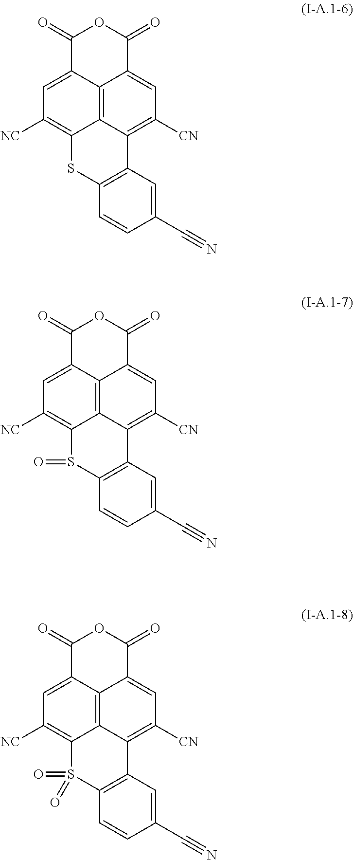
C12=C3C4=C([CN])C=C1C(=O)OC(=O)C2=CC([NC])=C3SC1=C4C=C(C#N)C=C1.C12=C3C4=C([CN])C=C1C(=O)OC(=O)C2=CC([NC])=C3S(=O)C1=C4C=C(C#N)C=C1.C12=C3C4=C([CN])C=C1C(=O)OC(=O)C2=CC([NC])=C3S(=O)(=O)C1=C4C=C(C#N)C=C1
